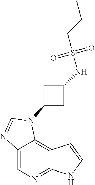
C1=C2C(=C3C(=N1)NC=C3)N(C1CC(NS(CCC)(=O)=O)C1)C=N2
